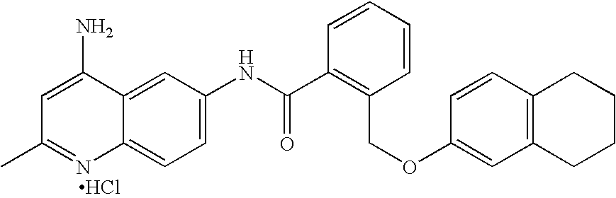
CC1=NC2=CC=C(NC(C3=C(COC4=CC5=C(C=C4)CCCC5)C=CC=C3)=O)C=C2C(N)=C1.Cl
